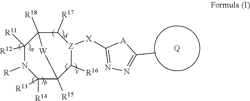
C1([R12])([R11])N([R])C([R14])([R13])C2([R15])C([R16])[Z]([X]C3=NN=C(C)[A]3)C([R17])C1([R18])[W]2.[Q]
